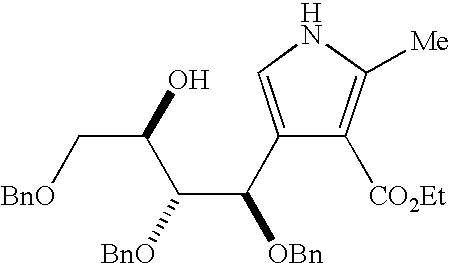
C1(C(C(C(C[BnO])O)[BnO])[OBn])=CNC([Me])=C1[CO2Et]
